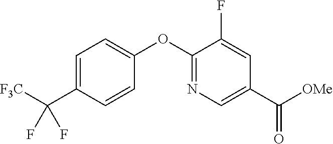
C1=C(C([F3C])(F)F)C=CC(OC2=NC=C(C([OMe])=O)C=C2F)=C1
